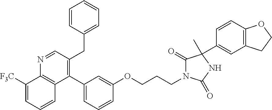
N1=CC(CC2=CC=CC=C2)=C(C2=CC=CC(OCCCN3C(=O)C(C4=CC5=C(C=C4)OCC5)(C)NC3=O)=C2)C2=C1C([F3C])=CC=C2
